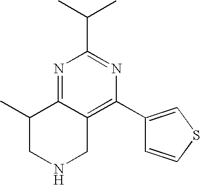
N1CC2=C(C3=CSC=C3)N=C(C(C)C)N=C2C(C)C1
